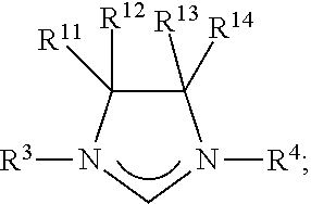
C1([R13])([R14])C([R12])([R11])N([R3])CN1[R4]
